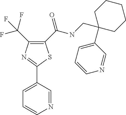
C1(C(NCC2(C3=CC=CN=C3)CCCCC2)=O)=C(C(F)(F)F)N=C(C2=CC=CN=C2)S1
